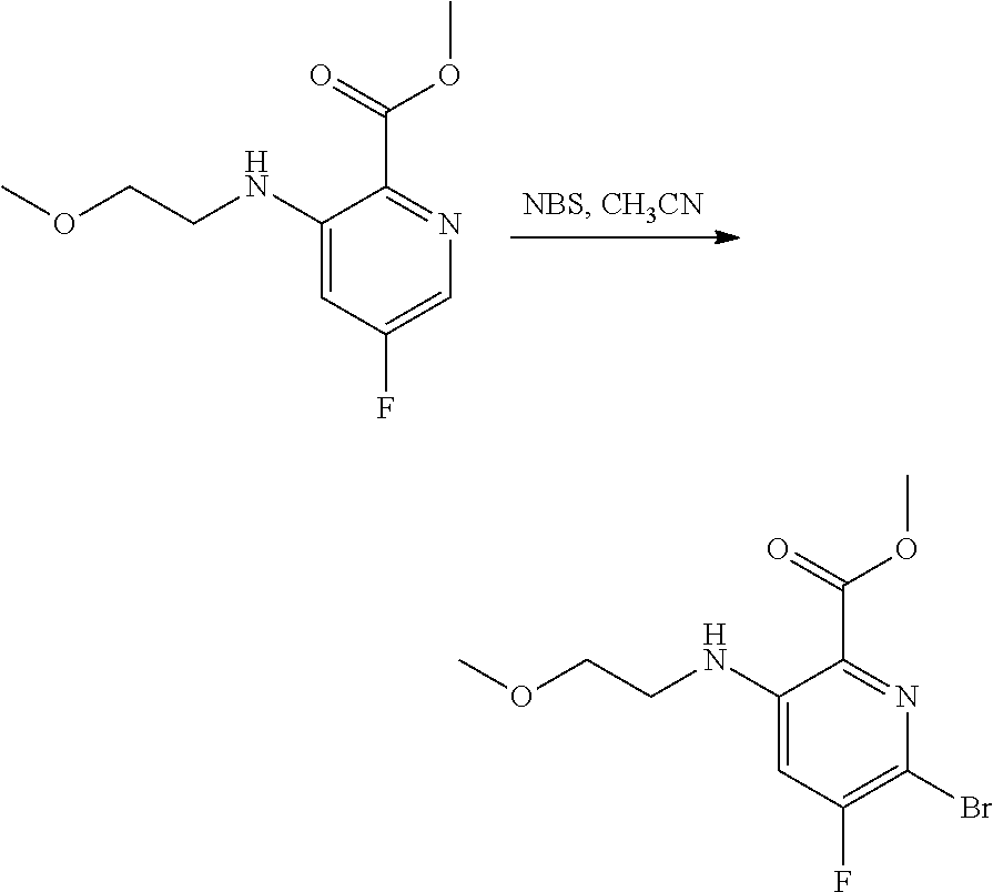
C1(F)=C(Br)N=C(C(OC)=O)C(NCCOC)=C1.C1(F)=CN=C(C(OC)=O)C(NCCOC)=C1
